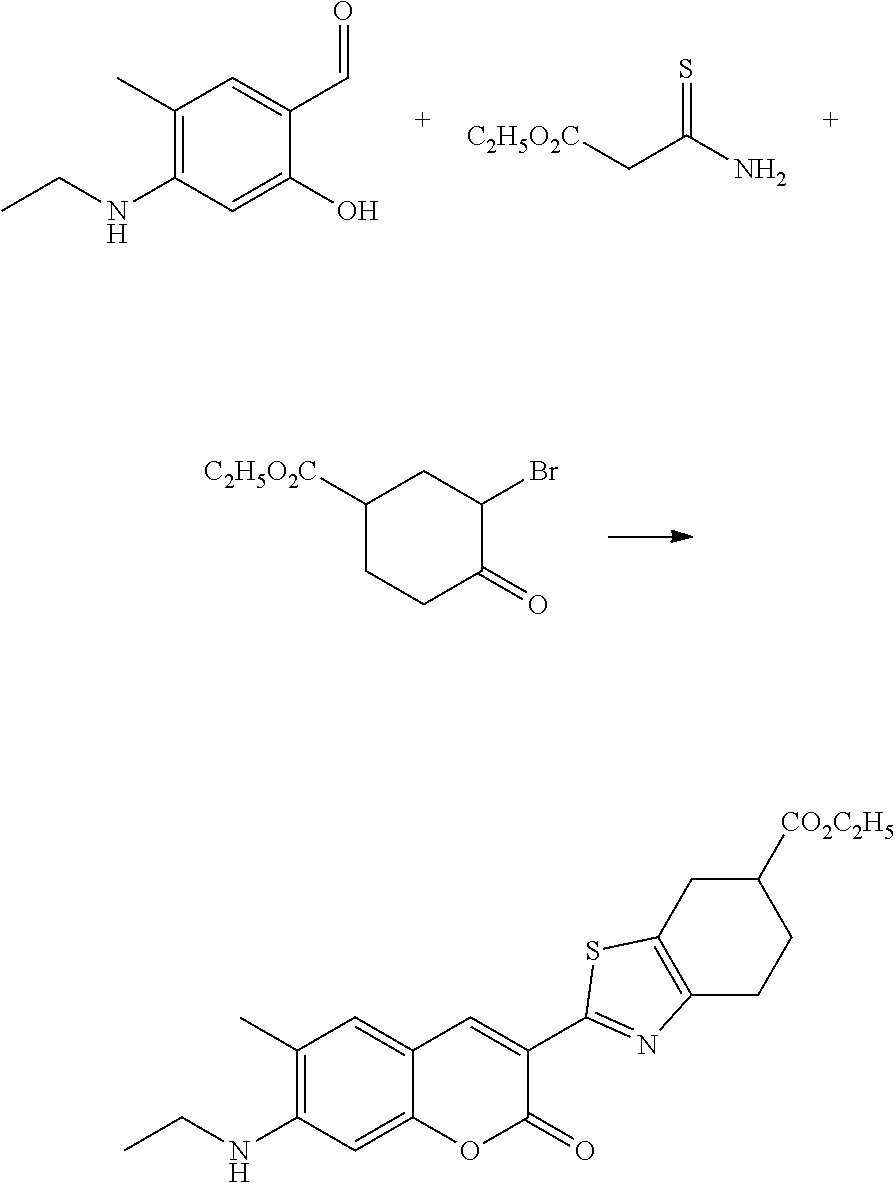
C1([C2H5O2C])CCC(=O)C(Br)C1.C(C(N)=S)[C2H5O2C].C1(O)=CC(NCC)=C(C)C=C1C=O.C12=CC(NCC)=C(C)C=C1C=C(C1=NC3=C(S1)CC([CO2C2H5])CC3)C(=O)O2
